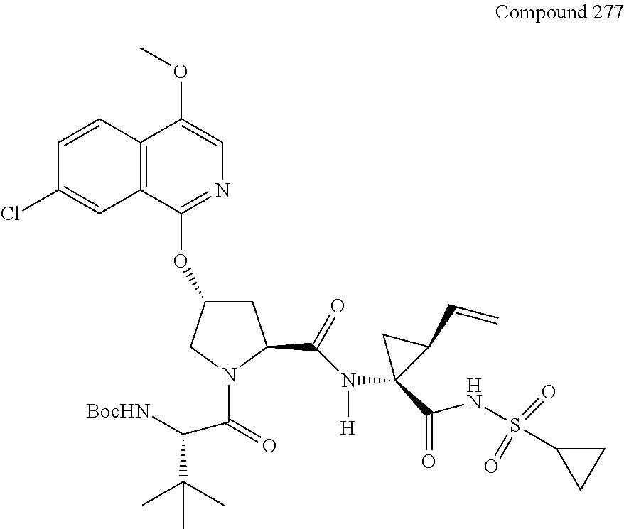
C1C(OC2=NC=C(OC)C3=C2C=C(Cl)C=C3)CN(C(=O)C([BocHN])C(C)(C)C)C1C(=O)N([H])C1(C(=O)NS(=O)(=O)C2CC2)C(C=C)C1
